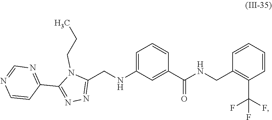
C1(CNC2=CC=CC(C(=O)NCC3=C(C(F)(F)F)C=CC=C3)=C2)=NN=C(C2=NC=NC=C2)N1CCC
